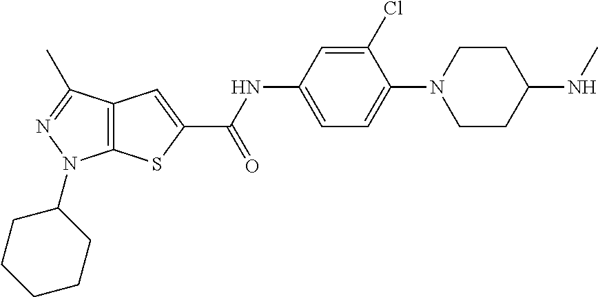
C1=C(NC(C2=CC3=C(S2)N(C2CCCCC2)N=C3C)=O)C=C(Cl)C(N2CCC(NC)CC2)=C1
